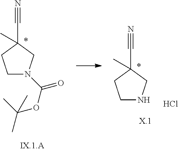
C1N(C(=O)OC(C)(C)C)CC(C#N)(C)C1.C1NCC(C#N)(C)C1.Cl
